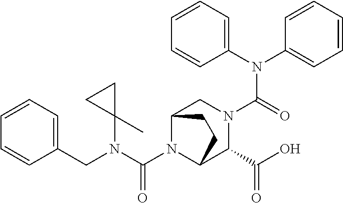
C(N1C2C(C(O)=O)N(C(N(C3=CC=CC=C3)C3=CC=CC=C3)=O)CC1CC2)(N(CC1=CC=CC=C1)C1(C)CC1)=O
